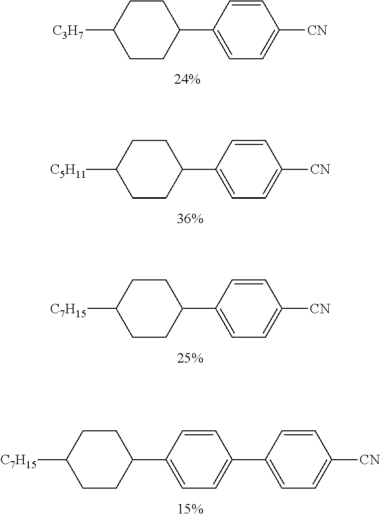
C1=CC(C2CCC([C3H7])CC2)=CC=C1[CN].C1=CC(C2CCC([C7H15])CC2)=CC=C1[CN].C1=CC(C2CCC([C5H11])CC2)=CC=C1[CN].C1=CC(C2CCC([C7H15])CC2)=CC=C1C1=CC=C([CN])C=C1
